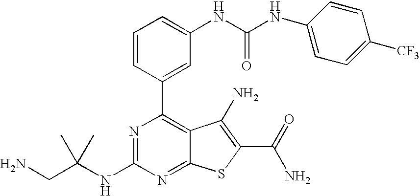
C1(C2=CC(NC(NC3=CC=C([CF3])C=C3)=O)=CC=C2)=C2C(=NC(NC(CN)(C)C)=N1)SC(C(N)=O)=C2N
